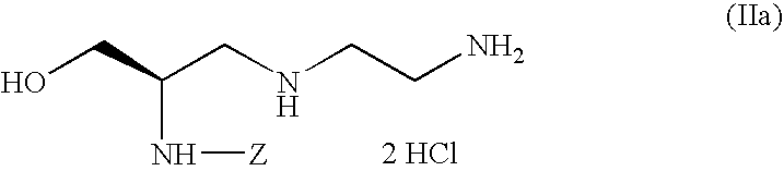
OCC(CNCCN)N[Z].[2 HCl]
